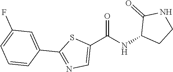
C1(C(NC2CCNC2=O)=O)=CN=C(C2=CC(F)=CC=C2)S1
